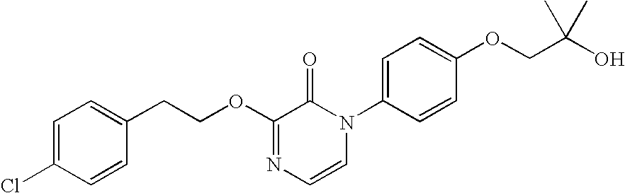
C1(CCOC2=NC=CN(C3=CC=C(OCC(C)(C)O)C=C3)C2=O)=CC=C(Cl)C=C1
